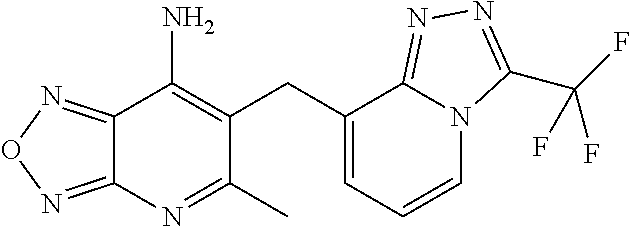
C12=NON=C1N=C(C)C(CC1=CC=CN3C1=NN=C3C(F)(F)F)=C2N
